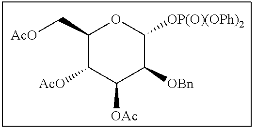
C1(C[AcO])C([AcO])C([OAc])C([OBn])C([OP(O)(OPh)2])O1
